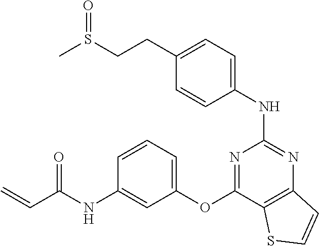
C(C1=CC=C(NC2=NC3=C(C(OC4=CC=CC(NC(C=C)=O)=C4)=N2)SC=C3)C=C1)CS(C)=O
